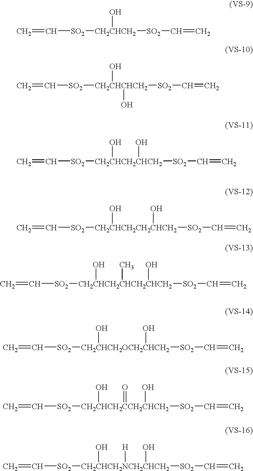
C=C[SO2][CH2CHCH2]([SO2]C=C)O.C=C[SO2][CH2CHCHCH2]([SO2]C=C)(O)O.C=C[SO2][CH2CHCH2CHCH2]([SO2]C=C)(O)O.C=C[SO2][CH2CHCH2CH2CHCH2]([SO2]C=C)(O)O.C=C[SO2][CH2CHCH2CHCH2CHCH2]([SO2]C=C)(O)(C)O.C=C[SO2][CH2CHCH2OCH2CHCH2]([SO2]C=C)(O)O.C=C[SO2][CH2CHCH2CCH2CHCH2]([SO2]C=C)(O)(O)=O.C=C[SO2][CH2CHCH2NCH2CHCH2]([SO2]C=C)(O)([H])O
